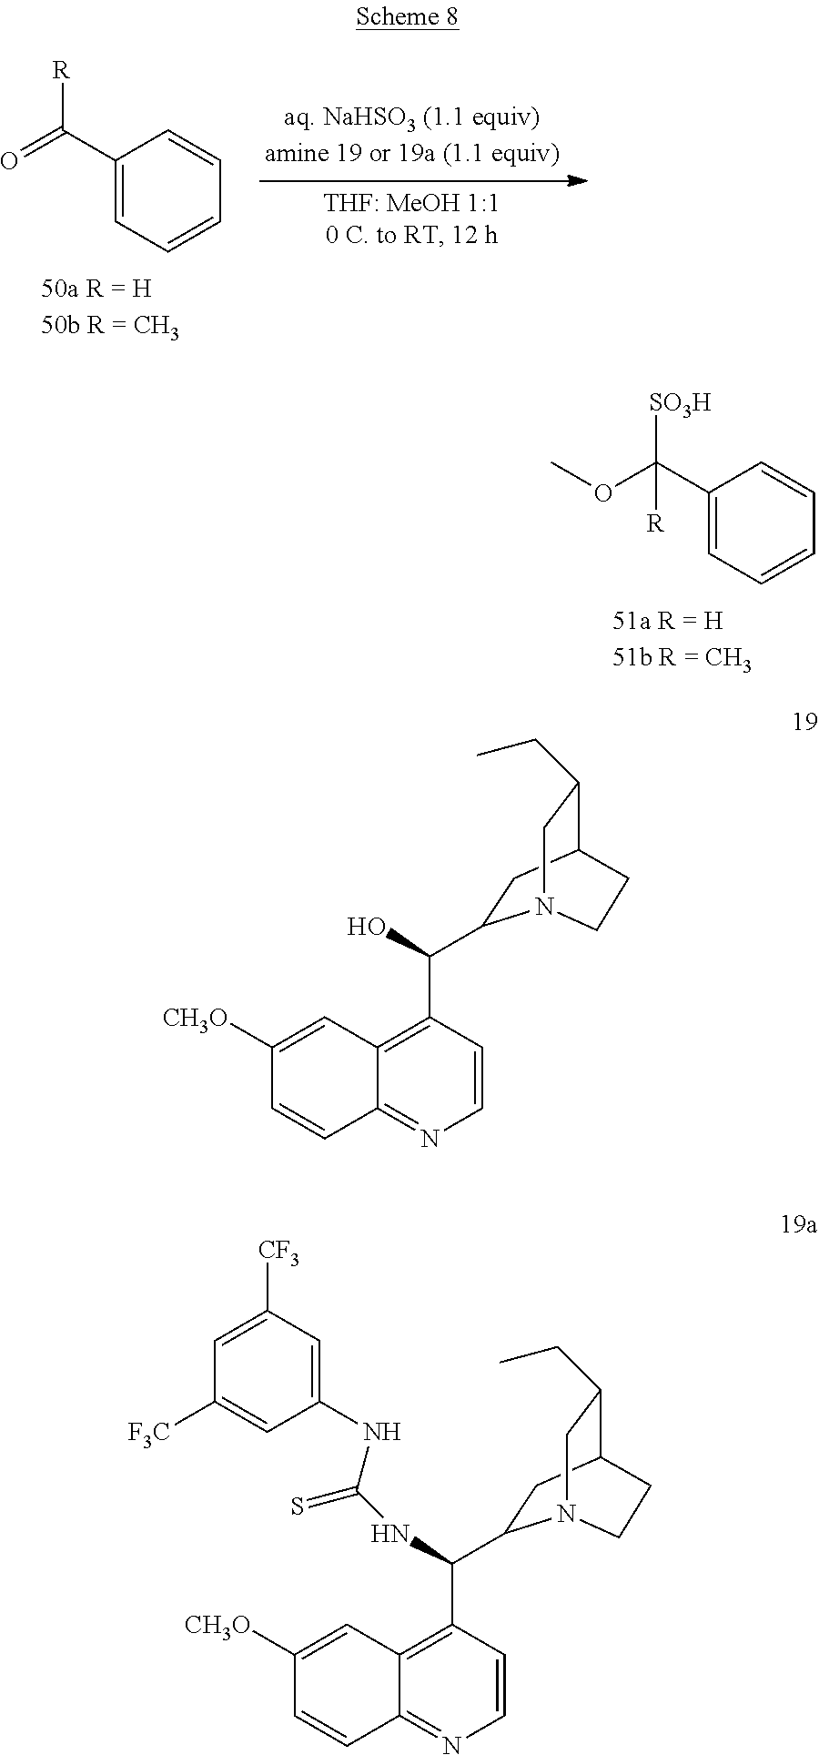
O=C(C1=CC=CC=C1)[R].COC(C1=CC=CC=C1)([SO3H])[R].C1=CC(C(O)C2CC3C(CC)CN2CC3)=C2C(=N1)C=CC([CH3O])=C2.C1=CC(C(NC(=S)NC2=CC([CF3])=CC([F3C])=C2)C2CC3C(CC)CN2CC3)=C2C(=N1)C=CC([CH3O])=C2
